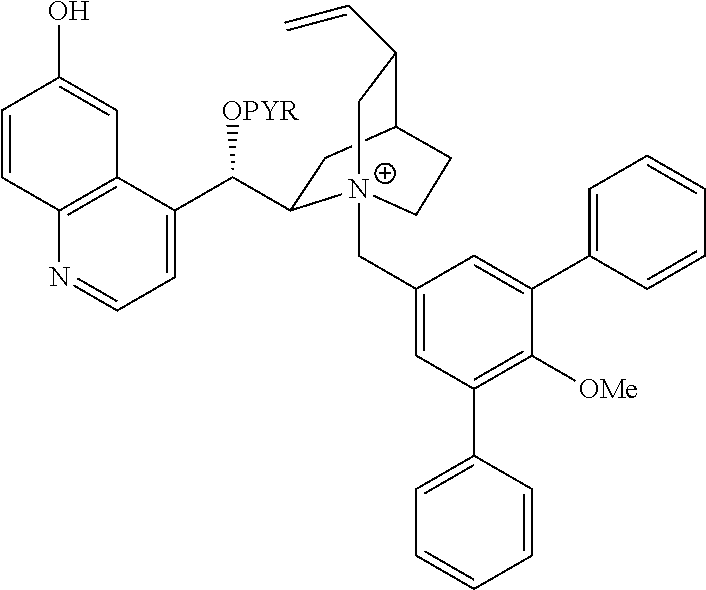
C1=C(C([OPYR])C2CC3C(C=C)C[N+]2(CC2=CC(C4=CC=CC=C4)=C([OMe])C(C4=CC=CC=C4)=C2)CC3)C2=C(N=C1)C=CC(O)=C2
